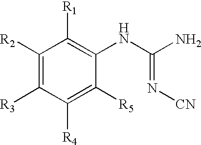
C1([R2])=C([R3])C([R4])=C([R5])C(NC(N)=N[CN])=C1[R1]
